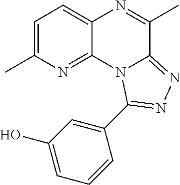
C1=C(C)N=C2C(=C1)N=C(C)C1=NN=C(C3=CC(O)=CC=C3)N21
